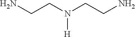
NCCN(CCN)[H]
